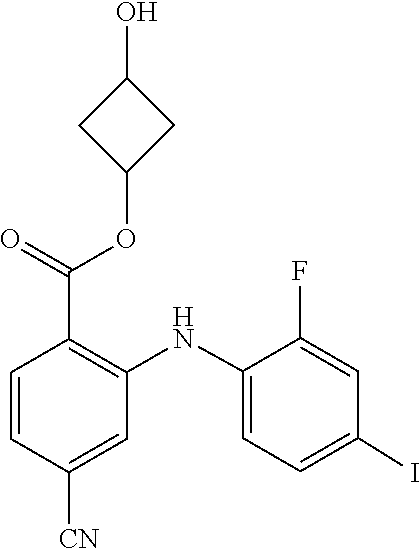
C1=C(NC2=C(C(OC3CC(O)C3)=O)C=CC([CN])=C2)C(F)=CC(I)=C1
